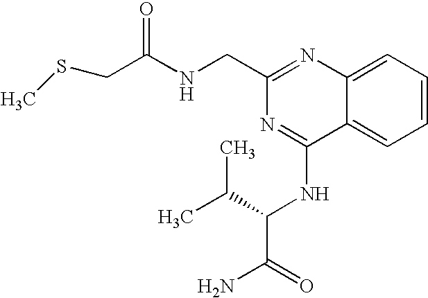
C1=CC=C2C(=C1)C(NC(C(N)=O)C(C)C)=NC(CNC(=O)CSC)=N2
